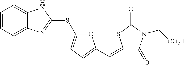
C1=CC=C2C(=C1)NC(SC1=CC=C(C=C3SC(=O)N(C[CO2H])C3=O)O1)=N2
